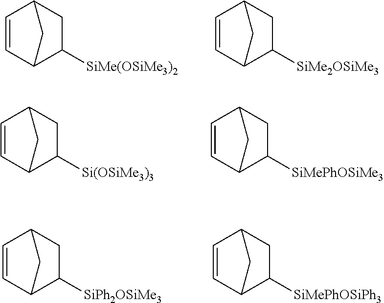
C1=CC2CC([SiMe(OSiMe3)2])C1C2.C1=CC2CC([SiMe2OSiMe3])C1C2.C1=CC2CC([Si(OSiMe3)3])C1C2.C1=CC2CC([SiMePhOSiMe3])C1C2.C1=CC2CC([SiPh2OSiMe3])C1C2.C1=CC2CC([SiMePhOSiPh3])C1C2
